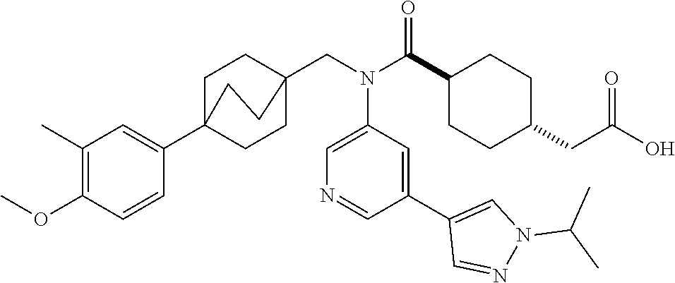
C1(C)=C(OC)C=CC(C23CCC(CN(C(C4CCC(CC(O)=O)CC4)=O)C4=CN=CC(C5=CN(C(C)C)N=C5)=C4)(CC2)CC3)=C1
